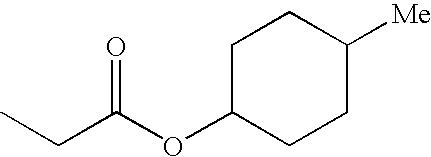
C1C(OC(CC)=O)CCC([Me])C1
